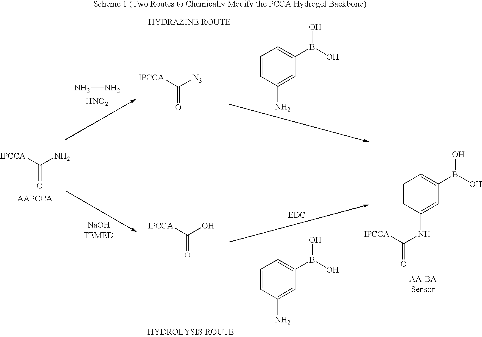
[IPCCA]C([N3])=O.C1=CC(N)=CC(B(O)O)=C1.NN.[HNO2].[IPCCA]C(N)=O.[IPCCA]C(O)=O.C1=CC(N)=CC(B(O)O)=C1.C1=CC(NC(=O)[IPCCA])=CC(B(O)O)=C1
